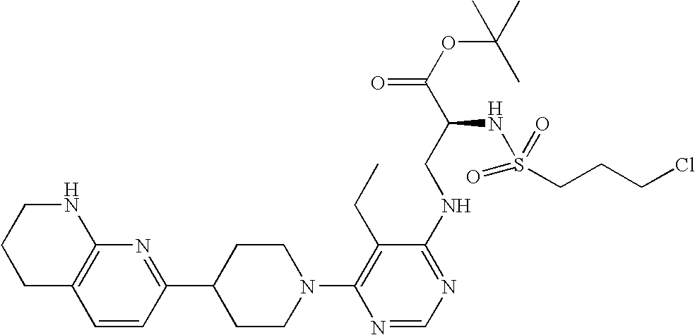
C12=C(C=CC(C3CCN(C4=C(CC)C(NCC(C(OC(C)(C)C)=O)NS(=O)(=O)CCCCl)=NC=N4)CC3)=N1)CCCN2
